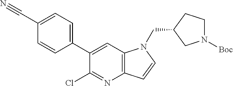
C12=C(C=C(C3=CC=C(C#N)C=C3)C(Cl)=N1)N(CC1CCN([Boc])C1)C=C2
